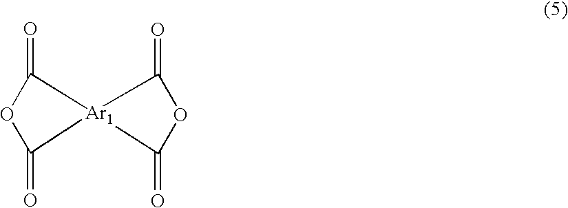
O1C(=O)[Ar1]2(C(=O)OC2=O)C1=O
